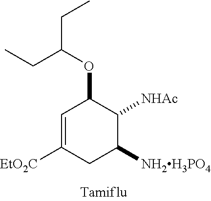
C1=C([EtO2C])CC([NH2H3PO4])C([NHAc])C1OC(CC)CC
